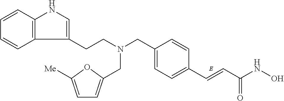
C(C1=CC=C(C=CC(NO)=O)C=C1)N(CCC1=CNC2=C1C=CC=C2)CC1=CC=C([Me])O1
